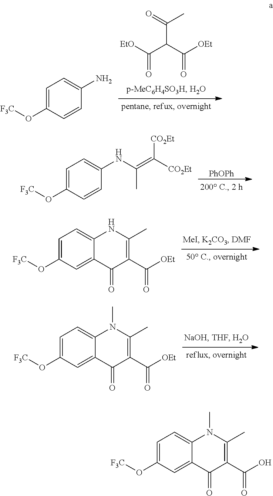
C(C(C([OEt])=O)C([EtO])=O)(=O)C.C1=C(O[F3C])C=CC(N)=C1.[PhOPh].C1=C(O[F3C])C=CC(NC(=C([CO2Et])[CO2Et])C)=C1.C1=C(O[F3C])C=C2C(=C1)NC(C)=C(C([OEt])=O)C2=O.C1=C(O[F3C])C=C2C(=C1)N(C)C(C)=C(C([OEt])=O)C2=O.C1=C(O[F3C])C=C2C(=C1)N(C)C(C)=C(C(O)=O)C2=O
